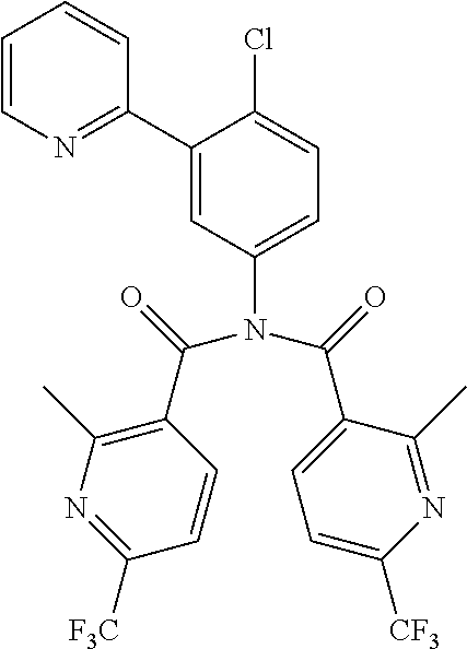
C1=CN=C(C2=CC(N(C(C3=C(C)N=C([F3C])C=C3)=O)C(C3=CC=C([CF3])N=C3C)=O)=CC=C2Cl)C=C1
